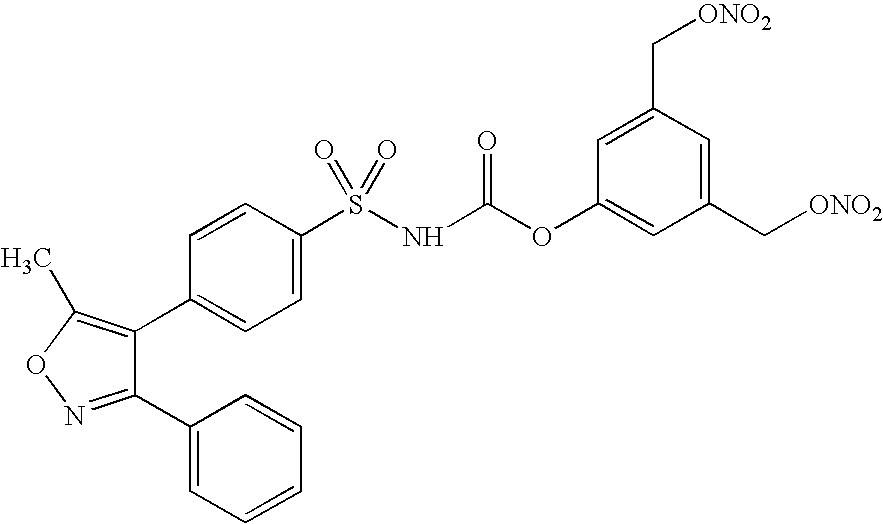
C1(C2=NOC(C)=C2C2=CC=C(S(NC(OC3=CC(C[ONO2])=CC(C[ONO2])=C3)=O)(=O)=O)C=C2)=CC=CC=C1
